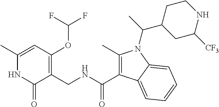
C1(C)=CC(OC(F)F)=C(CNC(=O)C2=C(C)N(C(C)C3CCNC([CF3])C3)C3=CC=CC=C23)C(=O)N1
